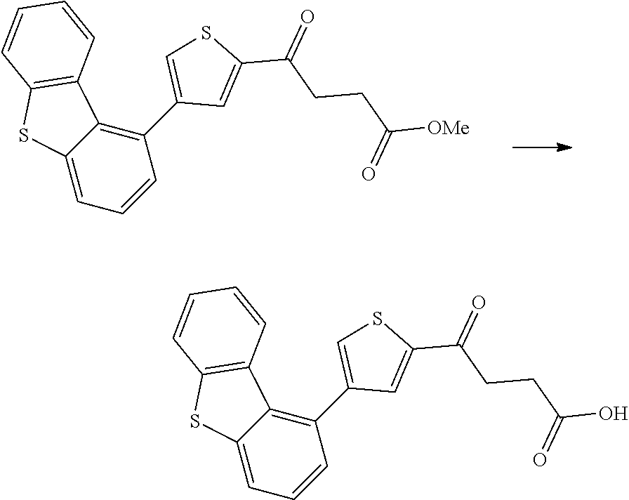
C1=C(C(CCC([OMe])=O)=O)SC=C1C1=C2C(=CC=C1)SC1=C2C=CC=C1.C1=C(C(CCC(O)=O)=O)SC=C1C1=C2C(=CC=C1)SC1=C2C=CC=C1
